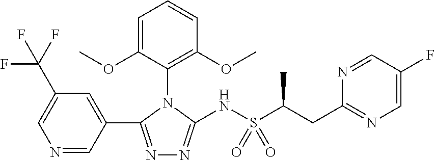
N1=C(C2=CC(C(F)(F)F)=CN=C2)N(C2=C(OC)C=CC=C2OC)C(NS(C(C)CC2=NC=C(F)C=N2)(=O)=O)=N1
